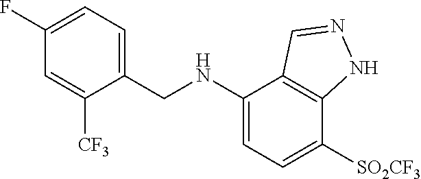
C1(F)=CC=C(CNC2=CC=C([SO2CF3])C3=C2C=NN3)C([CF3])=C1
